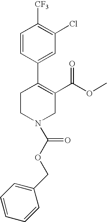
C1CN(C(OCC2=CC=CC=C2)=O)CC(C(OC)=O)=C1C1=CC(Cl)=C([CF3])C=C1
